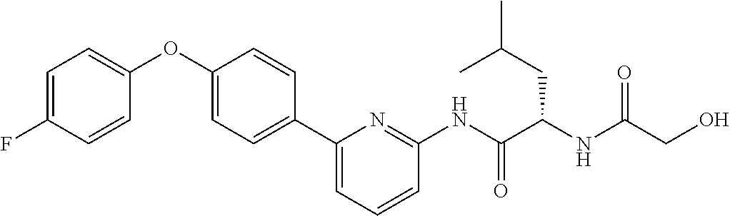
C1=C(F)C=CC(OC2=CC=C(C3=CC=CC(NC(C(NC(CO)=O)CC(C)C)=O)=N3)C=C2)=C1
